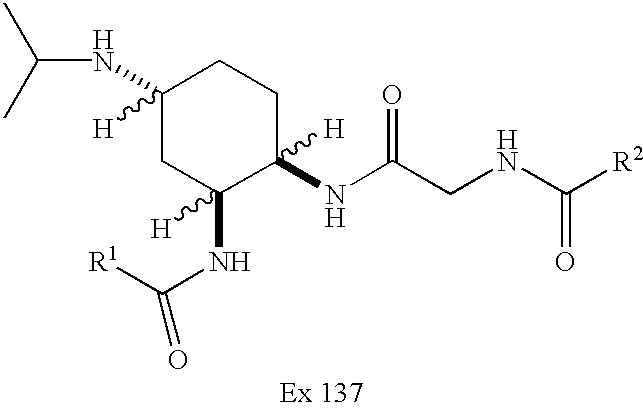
C1(NC(C)C)([H])CC(NC([R1])=O)([H])C(NC(CNC([R2])=O)=O)([H])CC1
